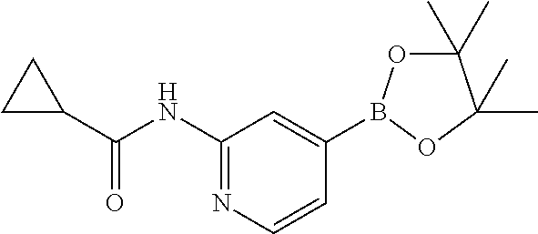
C1(NC(C2CC2)=O)=NC=CC(B2OC(C)(C)C(C)(C)O2)=C1
